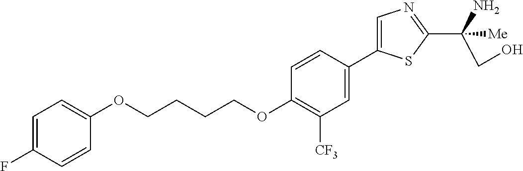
C1(OCCCCOC2=C([CF3])C=C(C3=CN=C(C(CO)(N)[Me])S3)C=C2)=CC=C(F)C=C1
